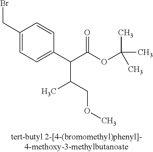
C1(CBr)=CC=C(C(C(OC(C)(C)C)=O)C(COC)C)C=C1
